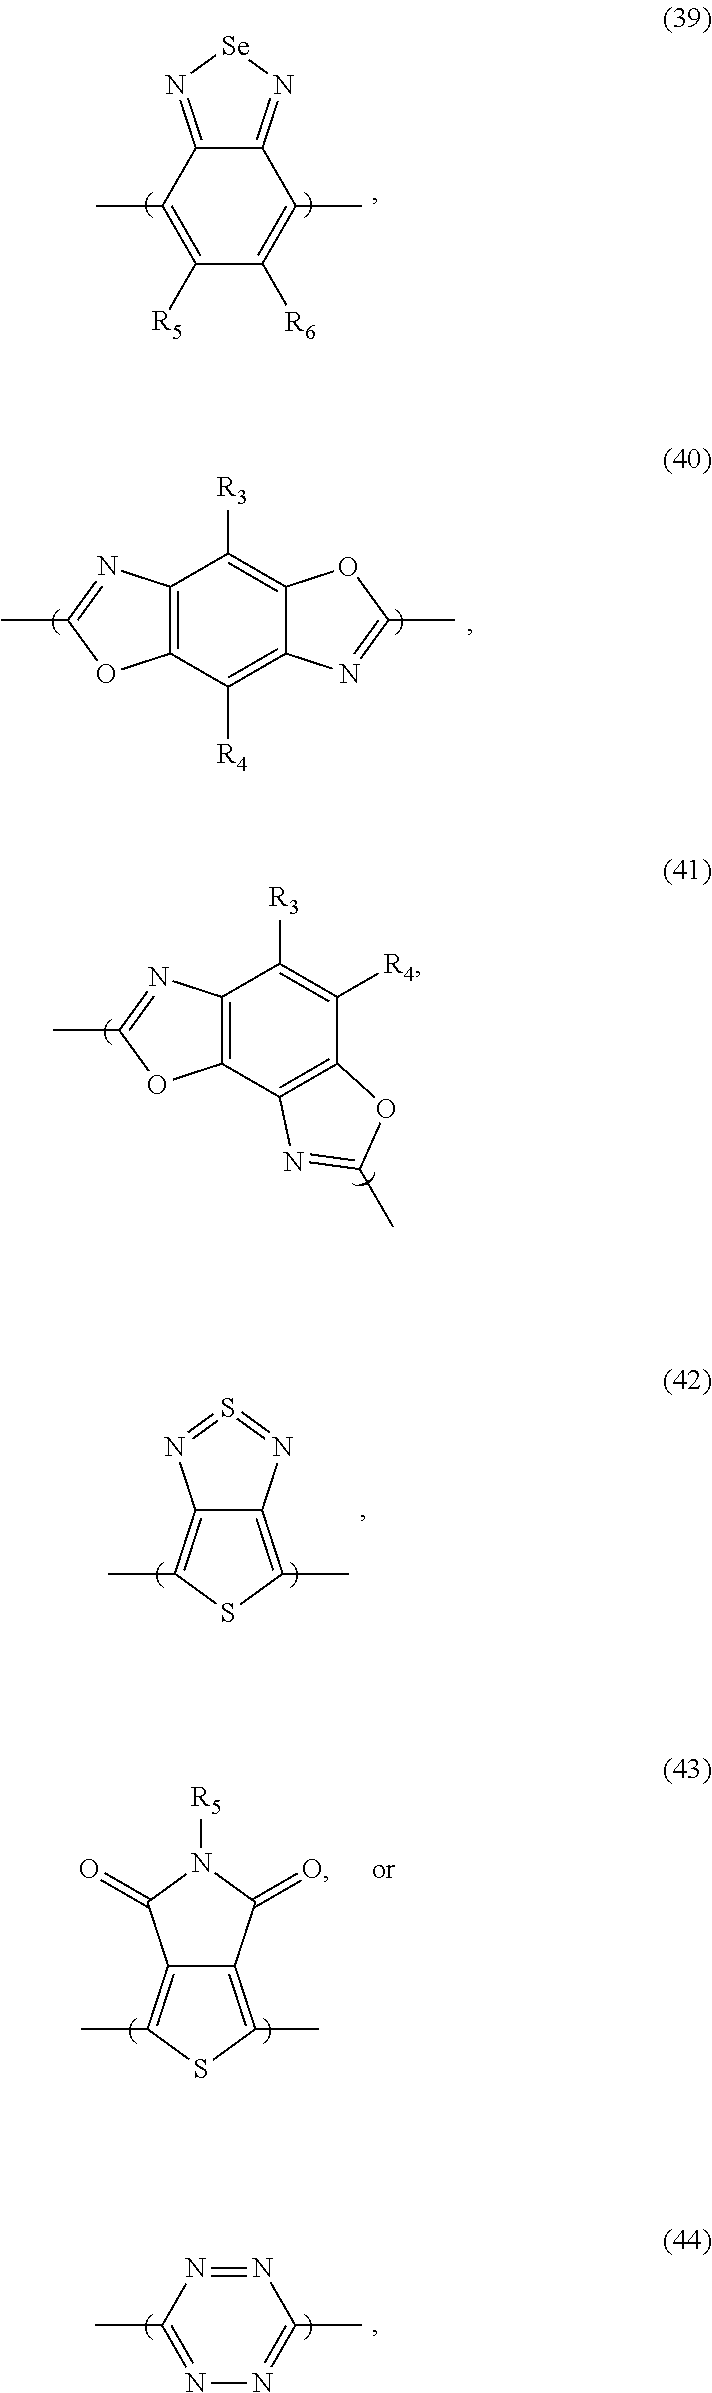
C12=N[Se]N=C1C(C)=C([R5])C([R6])=C2C.C12=C(C([R4])=C3C(=C1[R3])OC(C)=N3)OC(C)=N2.C12=C(C3=C(C([R4])=C1[R3])OC(C)=N3)OC(C)=N2.C12=C(C)SC(C)=C1N=S=N2.C12=C(C)SC(C)=C1C(=O)N([R5])C2=O.N1=NC(C)=NN=C1C
